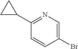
C1(Br)=CN=C(C2CC2)C=C1
